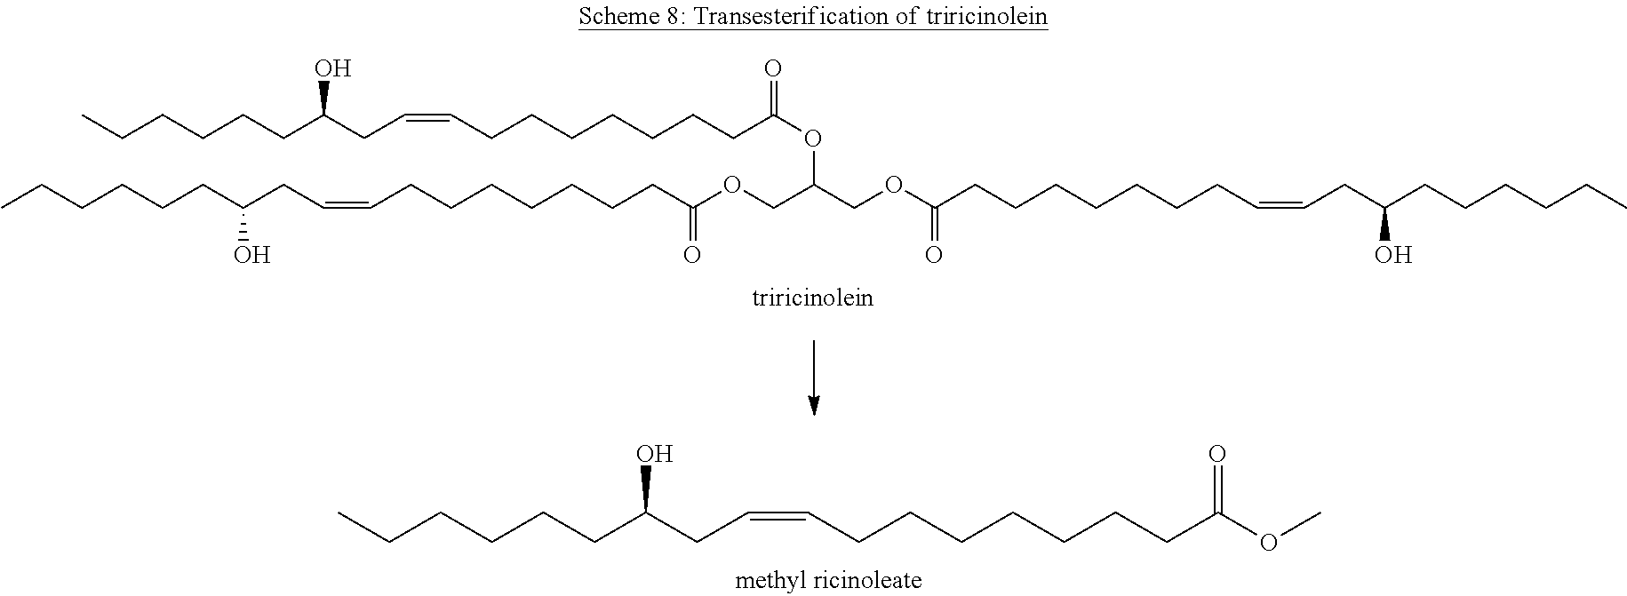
CCCCCCC(CC=CCCCCCCCC(=O)OC(COC(=O)CCCCCCCC=CCC(CCCCCC)O)COC(CCCCCCCC=CCC(CCCCCC)O)=O)O.CCCCCCC(CC=CCCCCCCCC(=O)OC)O
